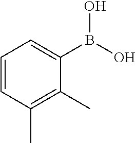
C1=CC(C)=C(C)C(B(O)O)=C1
